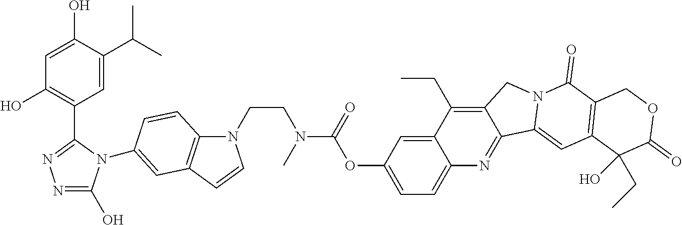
C1=C(O)C(C(C)C)=CC(C2=NN=C(O)N2C2=CC3=C(N(CCN(C)C(OC4=CC=C5C(=C4)C(CC)=C4C(=N5)C5=CC6=C(C(=O)N5C4)COC(=O)C6(O)CC)=O)C=C3)C=C2)=C1O
